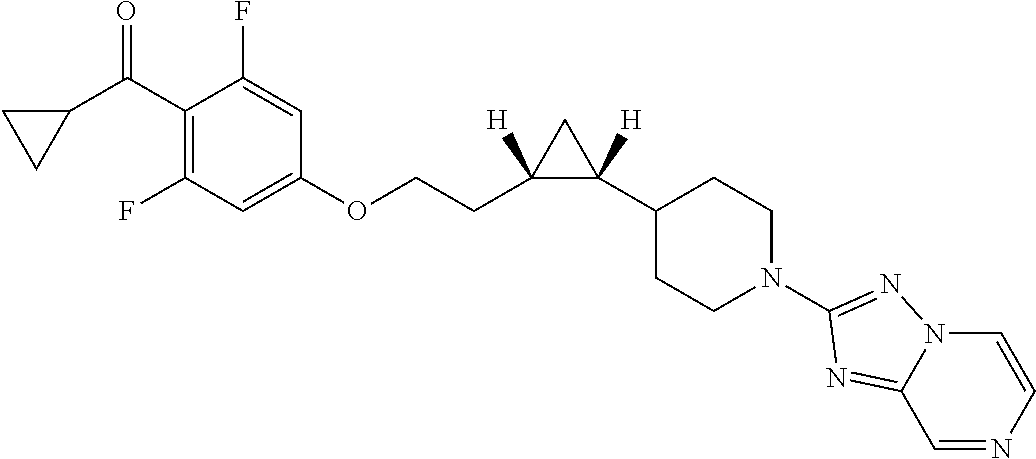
C1(C(=O)C2CC2)=C(F)C=C(OCCC2([H])C([H])(C3CCN(C4=NN5C=CN=CC5=N4)CC3)C2)C=C1F
